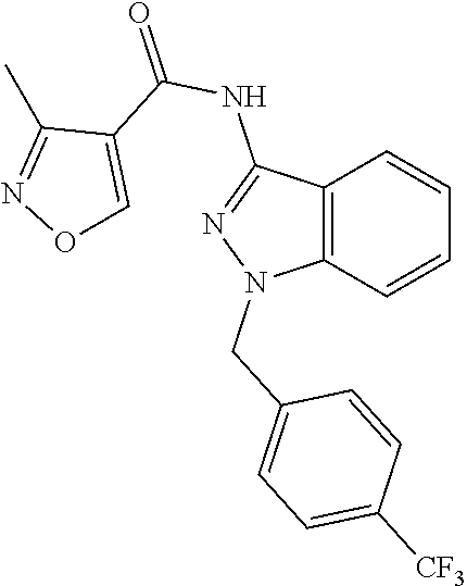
C12=C(C=CC=C1)N(CC1=CC=C([CF3])C=C1)N=C2NC(=O)C1=CON=C1C
